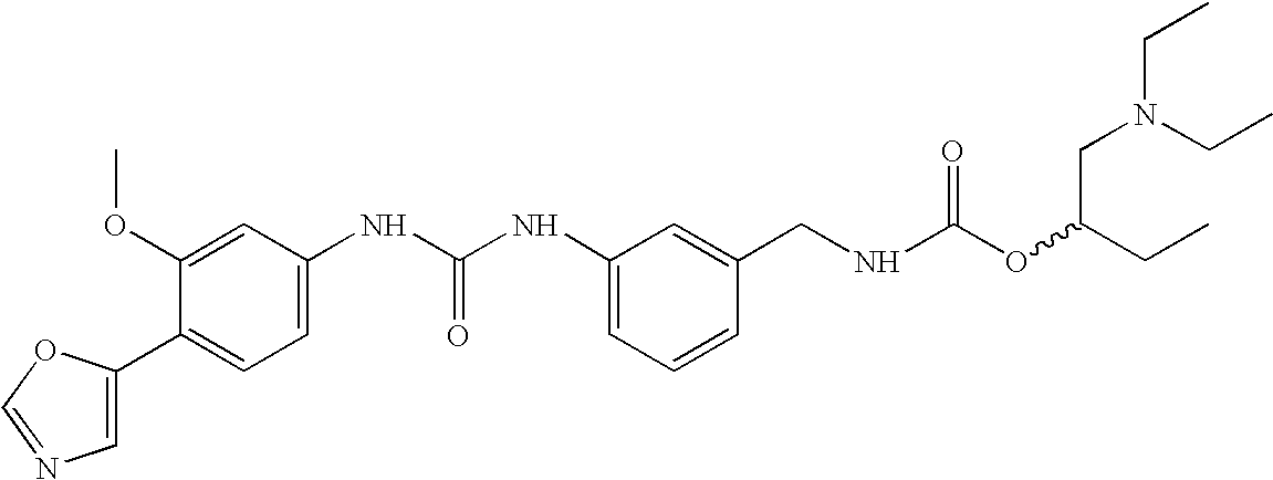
C1=C(C2=CC=C(NC(NC3=CC=CC(CNC(OC(CC)CN(CC)CC)=O)=C3)=O)C=C2OC)OC=N1
